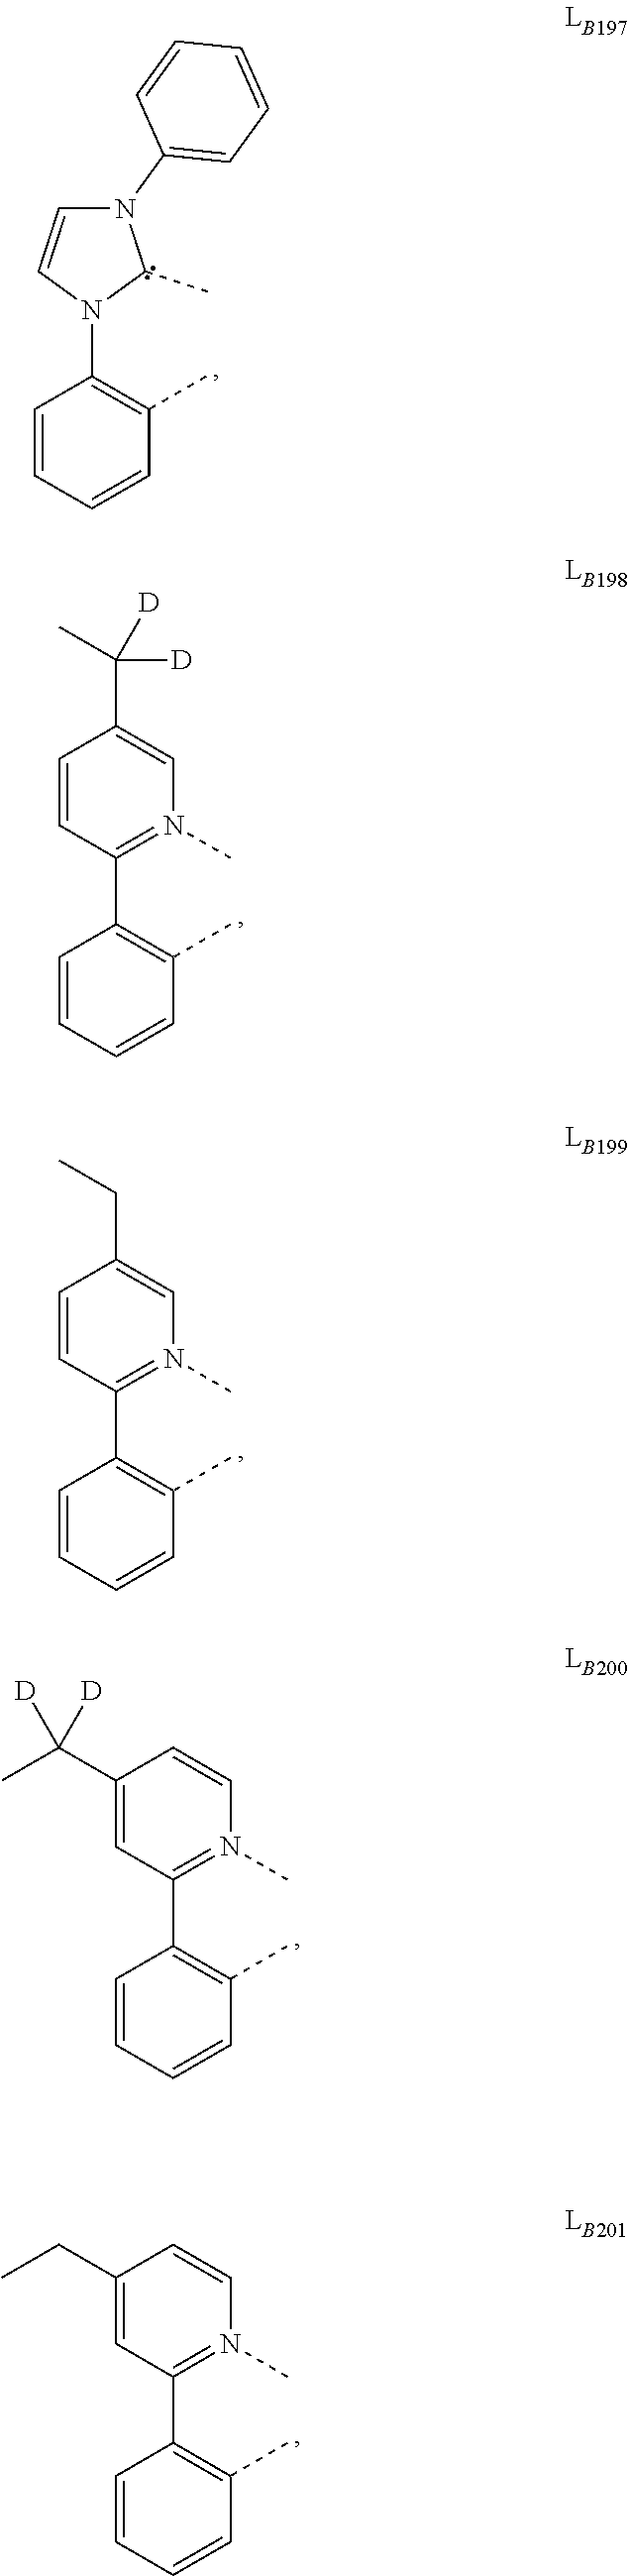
C1=CC(C2=C(C)C=CC=C2)=N(C)C=C1C([D])([D])C.N1(C2=C(C)C=CC=C2)C(C)N(C2=CC=CC=C2)C=C1.C1=CC(C2=C(C)C=CC=C2)=N(C)C=C1CC.C1(C(C)([D])[D])=CC(C2=C(C)C=CC=C2)=N(C)C=C1.C1(CC)=CC(C2=C(C)C=CC=C2)=N(C)C=C1
